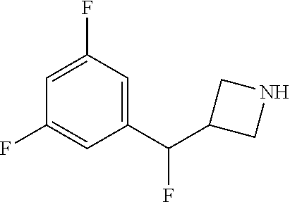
C1=C(F)C=C(C(C2CNC2)F)C=C1F
